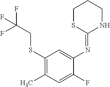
C1(SCC(F)(F)F)=C(C)C=C(F)C(N=C2NCCCS2)=C1
